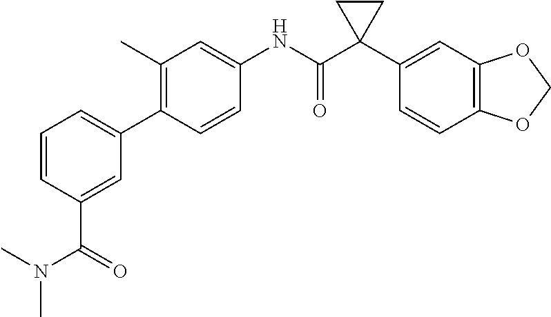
C1(C2=CC=CC(C(N(C)C)=O)=C2)=C(C)C=C(NC(C2(C3=CC4=C(C=C3)OCO4)CC2)=O)C=C1
